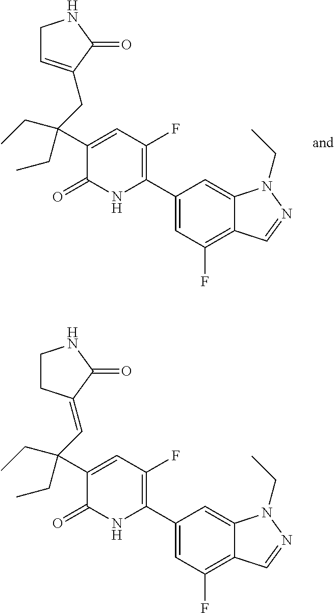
C1(C2=C(F)C=C(C(CC)(CC3=CCNC3=O)CC)C(=O)N2)=CC(F)=C2C(=C1)N(CC)N=C2.C1(C2=C(F)C=C(C(CC)(C=C3CCNC3=O)CC)C(=O)N2)=CC(F)=C2C(=C1)N(CC)N=C2
